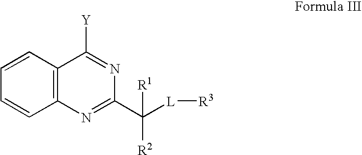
C1=CC2=C(C=C1)C([Y])=NC(C([L][R3])([R2])[R1])=N2
